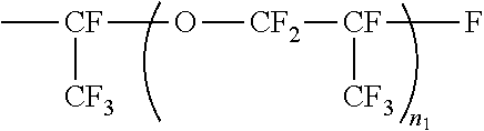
C[CF]([CF3])O[CF2][CF]([CF3])F
